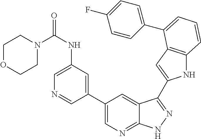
C1(C2=CN=C3C(=C2)C(C2=CC4=C(N2)C=CC=C4C2=CC=C(F)C=C2)=NN3)=CC(NC(N2CCOCC2)=O)=CN=C1
